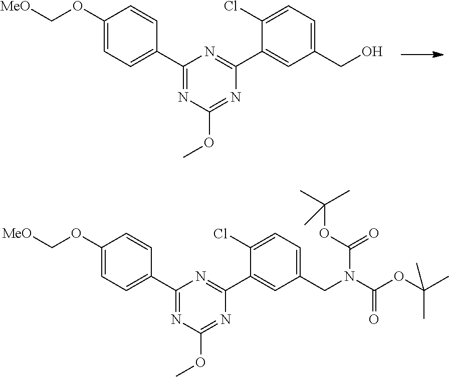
C1(OC[MeO])=CC=C(C2=NC(OC)=NC(C3=CC(CO)=CC=C3Cl)=N2)C=C1.C1(OC[MeO])=CC=C(C2=NC(OC)=NC(C3=CC(CN(C(OC(C)(C)C)=O)C(=O)OC(C)(C)C)=CC=C3Cl)=N2)C=C1
